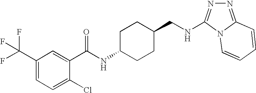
N(CC1CCC(NC(=O)C2=CC(C(F)(F)F)=CC=C2Cl)CC1)C1=NN=C2N1C=CC=C2
